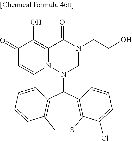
C1(=O)C=CN2C(=C1O)C(=O)N(CCO)CN2C1C2=C(CSC3=C1C=CC=C3Cl)C=CC=C2
